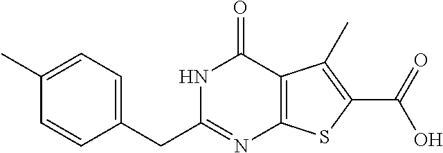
N1C(CC2=CC=C(C)C=C2)=NC2=C(C1=O)C(C)=C(C(=O)O)S2
